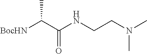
[BocHN]C(C(NCCN(C)C)=O)C
